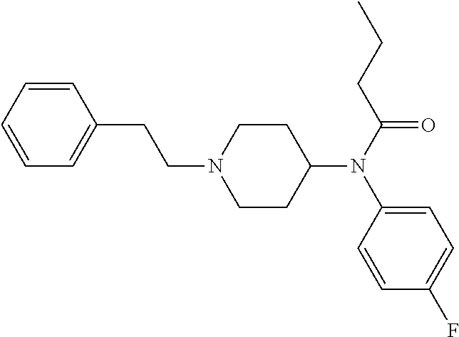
C1=CC=CC=C1CCN1CCC(N(C2=CC=C(F)C=C2)C(CCC)=O)CC1
